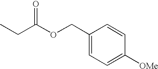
C1=CC([OMe])=CC=C1COC(CC)=O
